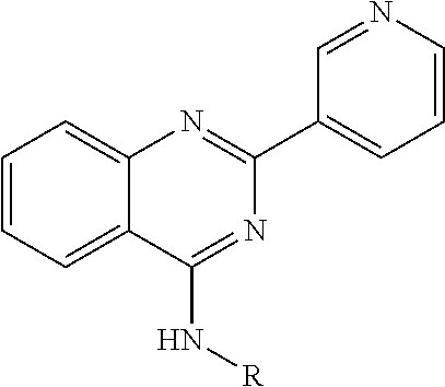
C1=CC=C2C(=C1)N=C(C1=CC=CN=C1)N=C2N[R]
